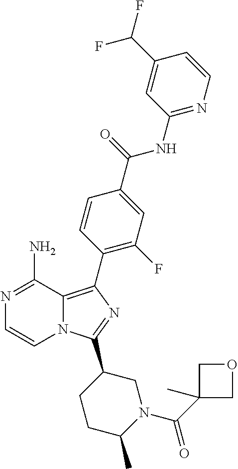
N12C(=C(C3=C(F)C=C(C(=O)NC4=NC=CC(C(F)F)=C4)C=C3)N=C1C1CCC(C)N(C(C3(C)COC3)=O)C1)C(N)=NC=C2
